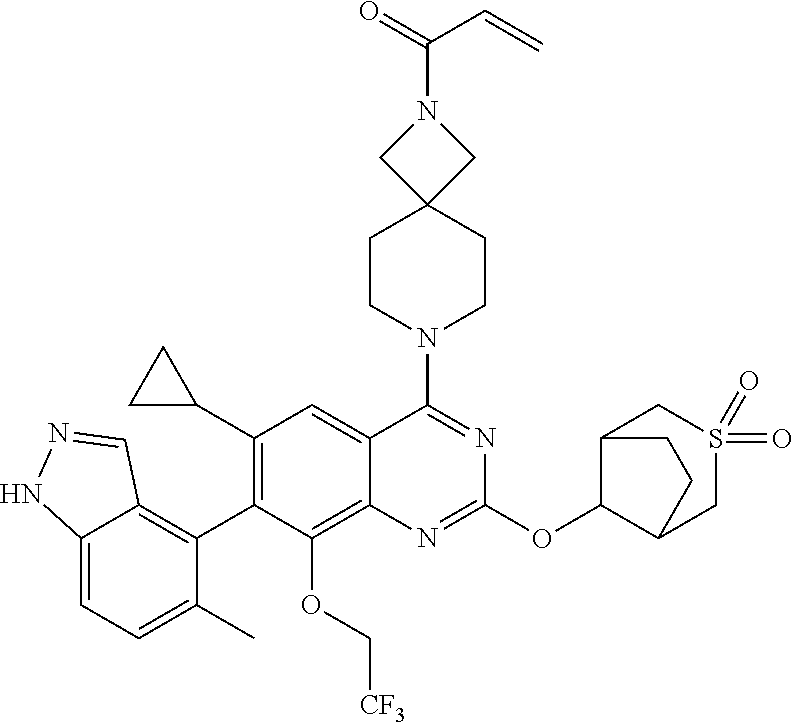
C12=CC=C(C)C(C3=C(C4CC4)C=C4C(=C3OC[CF3])N=C(OC3C5CS(=O)(=O)CC3CC5)N=C4N3CCC4(CC3)CN(C(C=C)=O)C4)=C1C=NN2
